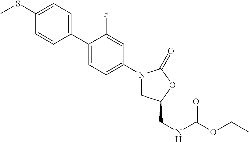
C1(SC)=CC=C(C2=CC=C(N3CC(CNC(=O)OCC)OC3=O)C=C2F)C=C1
